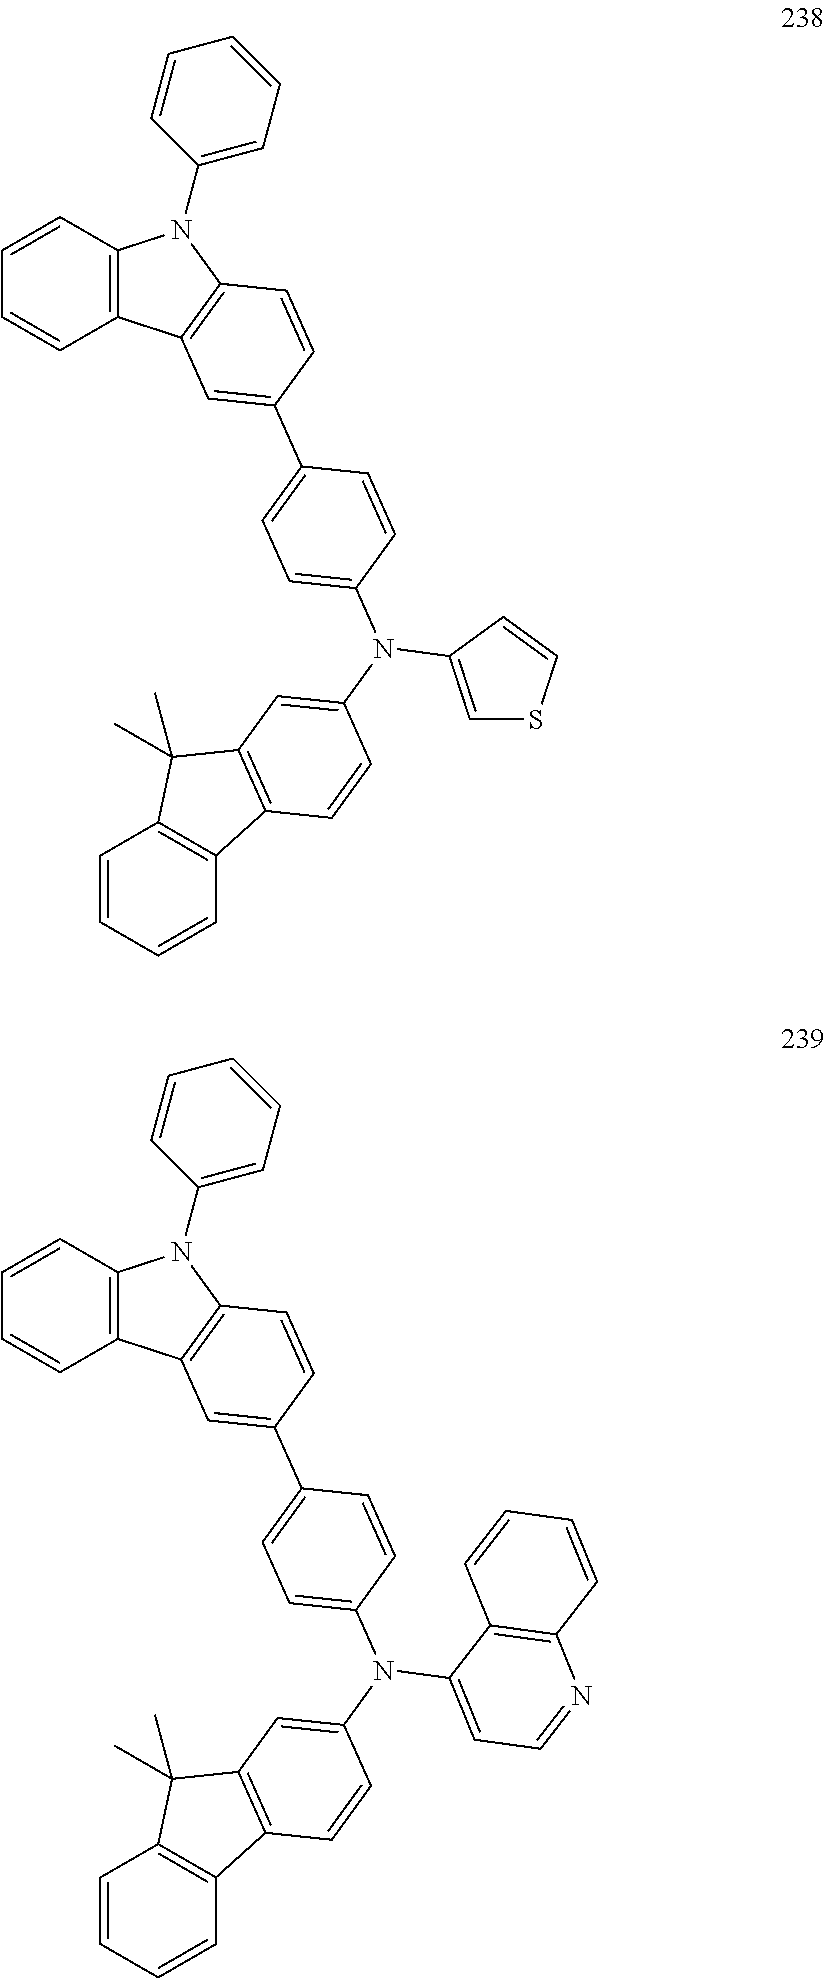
C12=C(C=CC=C1)N(C1=CC=CC=C1)C1=C2C=C(C2=CC=C(N(C3=CC4=C(C5=C(C=CC=C5)C4(C)C)C=C3)C3=CSC=C3)C=C2)C=C1.C12=C(C=CC=C1)N(C1=CC=CC=C1)C1=C2C=C(C2=CC=C(N(C3=CC4=C(C5=C(C=CC=C5)C4(C)C)C=C3)C3=CC=NC4=C3C=CC=C4)C=C2)C=C1
